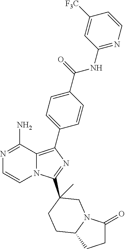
N1=C(N)C2=C(C3=CC=C(C(NC4=NC=CC([F3C])=C4)=O)C=C3)N=C(C3(C)CN4C(=O)CCC4CC3)N2C=C1
